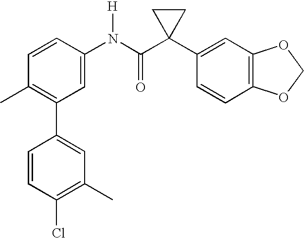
C1=C(N(C(C2(C3=CC4=C(C=C3)OCO4)CC2)=O)[H])C=CC(C)=C1C1=CC(C)=C(Cl)C=C1
